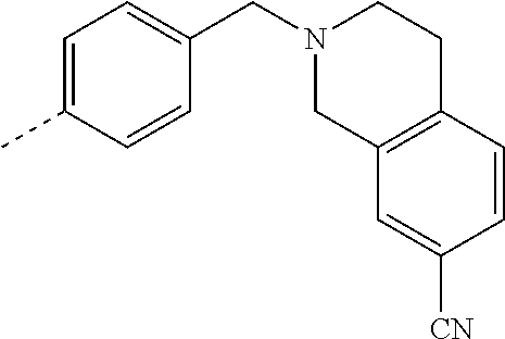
C1=C(C)C=CC(CN2CCC3=C(C2)C=C([CN])C=C3)=C1
